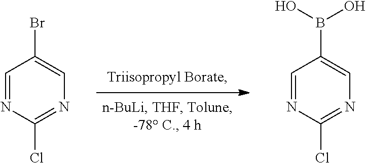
C1=NC(Cl)=NC=C1Br.C1=NC(Cl)=NC=C1B(O)O
